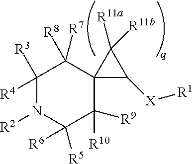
C1([R3])([R4])N([R2])C([R6])([R5])C([R10])([R9])C2(C1([R7])[R8])C([X][R1])C2([R11a])[R11b]
